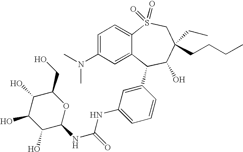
C1=C(N(C)C)C=C2C(=C1)S(=O)(=O)CC(CC)(CCCC)C(O)C2C1=CC(NC(NC2OC(CO)C(O)C(O)C2O)=O)=CC=C1
